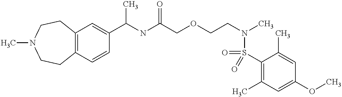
C1=CC(C(NC(COCCN(C)S(=O)(C2=C(C)C=C(OC)C=C2C)=O)=O)C)=CC2=C1CCN(C)CC2
